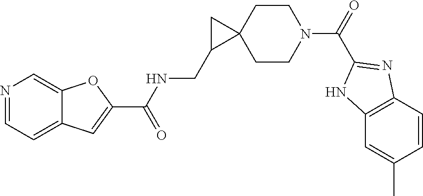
N1=CC=C2C(=C1)OC(C(NCC1C3(C1)CCN(C(=O)C1=NC4=C(C=C(C)C=C4)N1)CC3)=O)=C2
